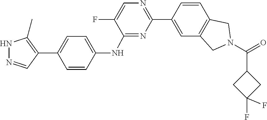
O=C(N1CC2=C(C=CC(C3=NC=C(F)C(NC4=CC=C(C5=C(C)NN=C5)C=C4)=N3)=C2)C1)C1CC(F)(F)C1
